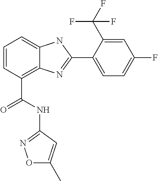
C1=CC(C(NC2=NOC(C)=C2)=O)=C2C(=C1)NC(C1=CC=C(F)C=C1C(F)(F)F)=N2
